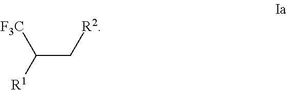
C(C[R2])([F3C])[R1]
